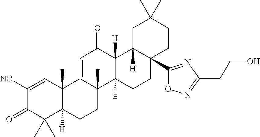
C12(C)C([H])(CCC3(C)C1=CC(=O)C1([H])C3(C)CCC3(C4=NC(CCO)=NO4)C1([H])CC(C)(C)CC3)C(C)(C)C(=O)C([NC])=C2
